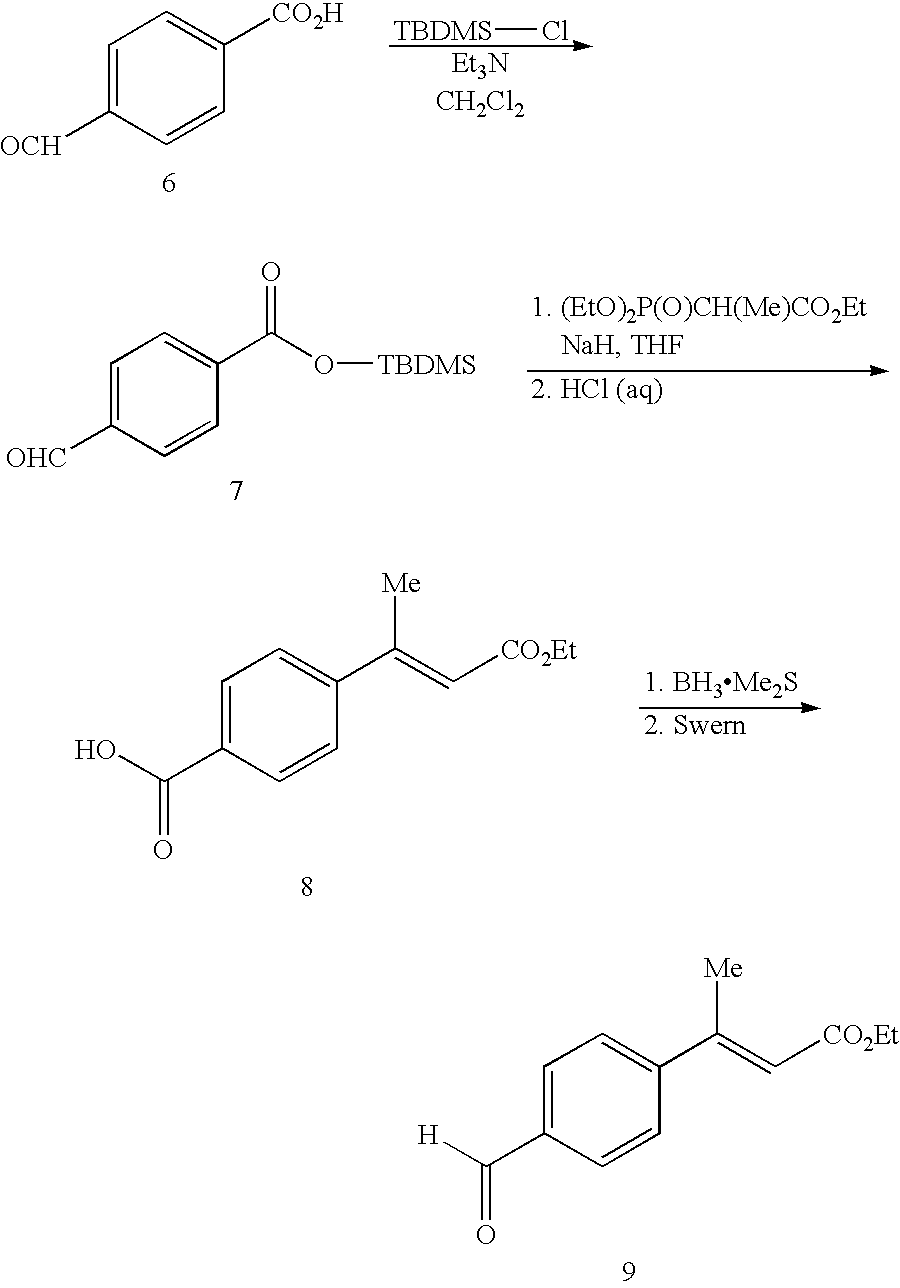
C1=C([OCH])C=CC([CO2H])=C1.[TBDMS]Cl.C1=C([OHC])C=CC(C(O[TBDMS])=O)=C1.[H]C(C1=CC=C(C(=C[CO2Et])[Me])C=C1)=O.OC(C1=CC=C(C(=C[CO2Et])[Me])C=C1)=O
